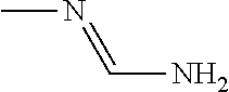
CN=CN
